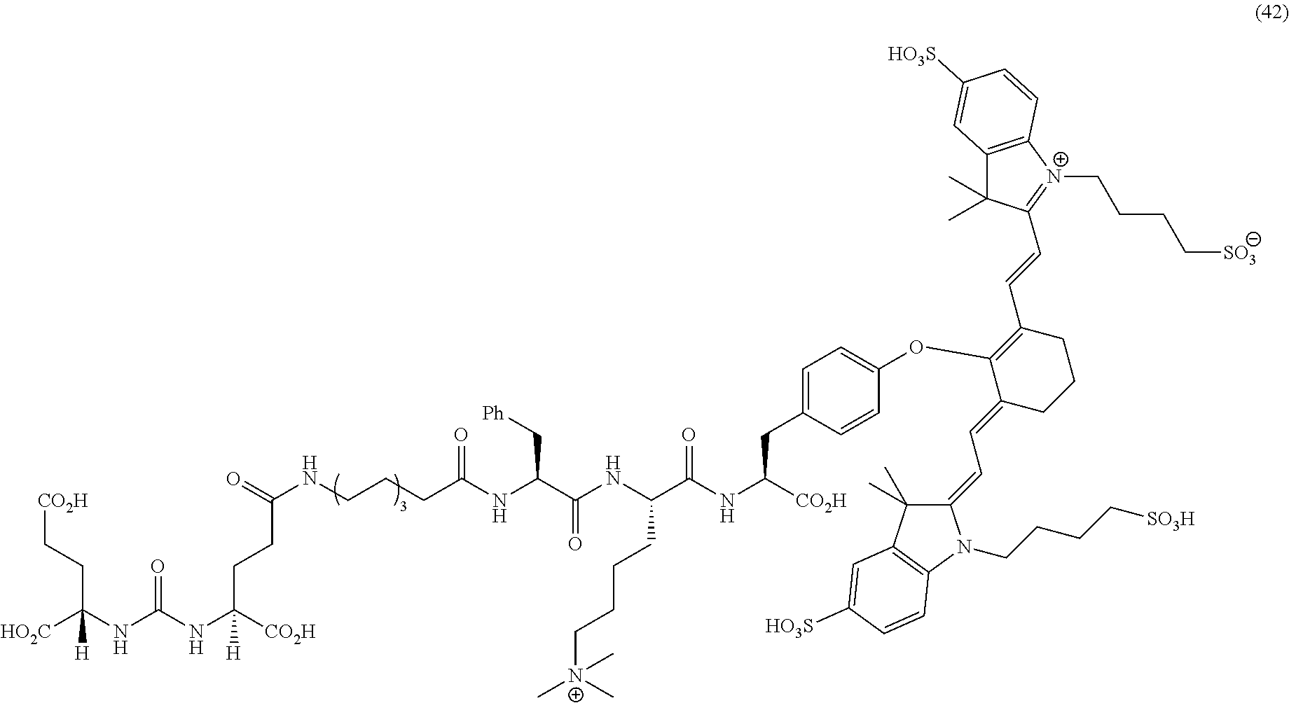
[CO2H]CCC(NC(NC([CO2H])(CCC(NCCCC(NC(C(NC(C(NC([CO2H])CC1=CC=C(OC2=C(C=CC3=[N+](CCCC[SO3])C4=C(C3(C)C)C=C([HO3S])C=C4)CCCC2=CC=C2C(C)(C)C3=C(N2CCCC[SO3H])C=CC([HO3S])=C3)C=C1)=O)CCCC[N+](C)(C)C)=O)C[Ph])=O)=O)[H])=O)([HO2C])[H]
